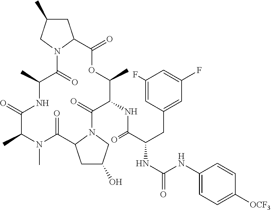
N12C(=O)C(C)NC(=O)C(C)N(C)C(=O)C3CC(O)CN3C(=O)C(NC(=O)C(CC3=CC(F)=CC(F)=C3)NC(=O)NC3=CC=C([OCF3])C=C3)C(C)OC(=O)C1CC(C)C2
